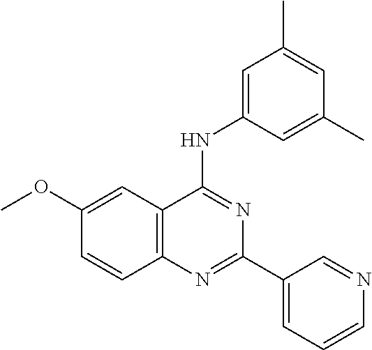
C1(OC)=CC2=C(C=C1)N=C(C1=CC=CN=C1)N=C2NC1=CC(C)=CC(C)=C1
